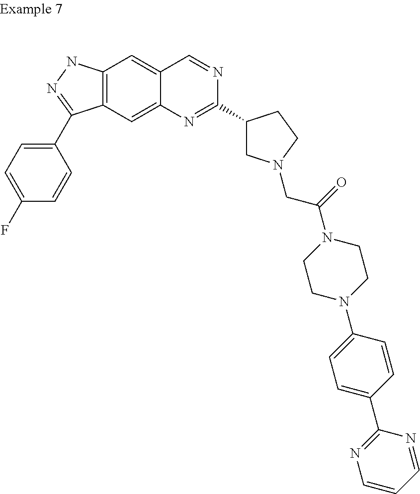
C12=C(NN=C1C1=CC=C(F)C=C1)C=C1C(=C2)N=C(C2CN(CC(N3CCN(C4=CC=C(C5=NC=CC=N5)C=C4)CC3)=O)CC2)N=C1
